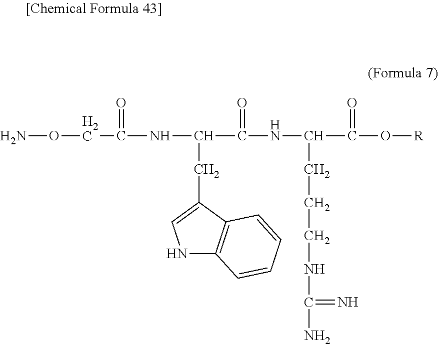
NOCC(NC(C(NC(C(O[R])=O)CCCNC(N)=N)=O)CC1=CNC2=C1C=CC=C2)=O
